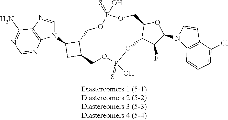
N1(C2CC3C2COP(=S)(O)OCC2C(C(F)C(N4C5=C(C=C4)C(Cl)=CC=C5)O2)OP(O)(=S)OC3)C=NC2=C1N=CN=C2N
